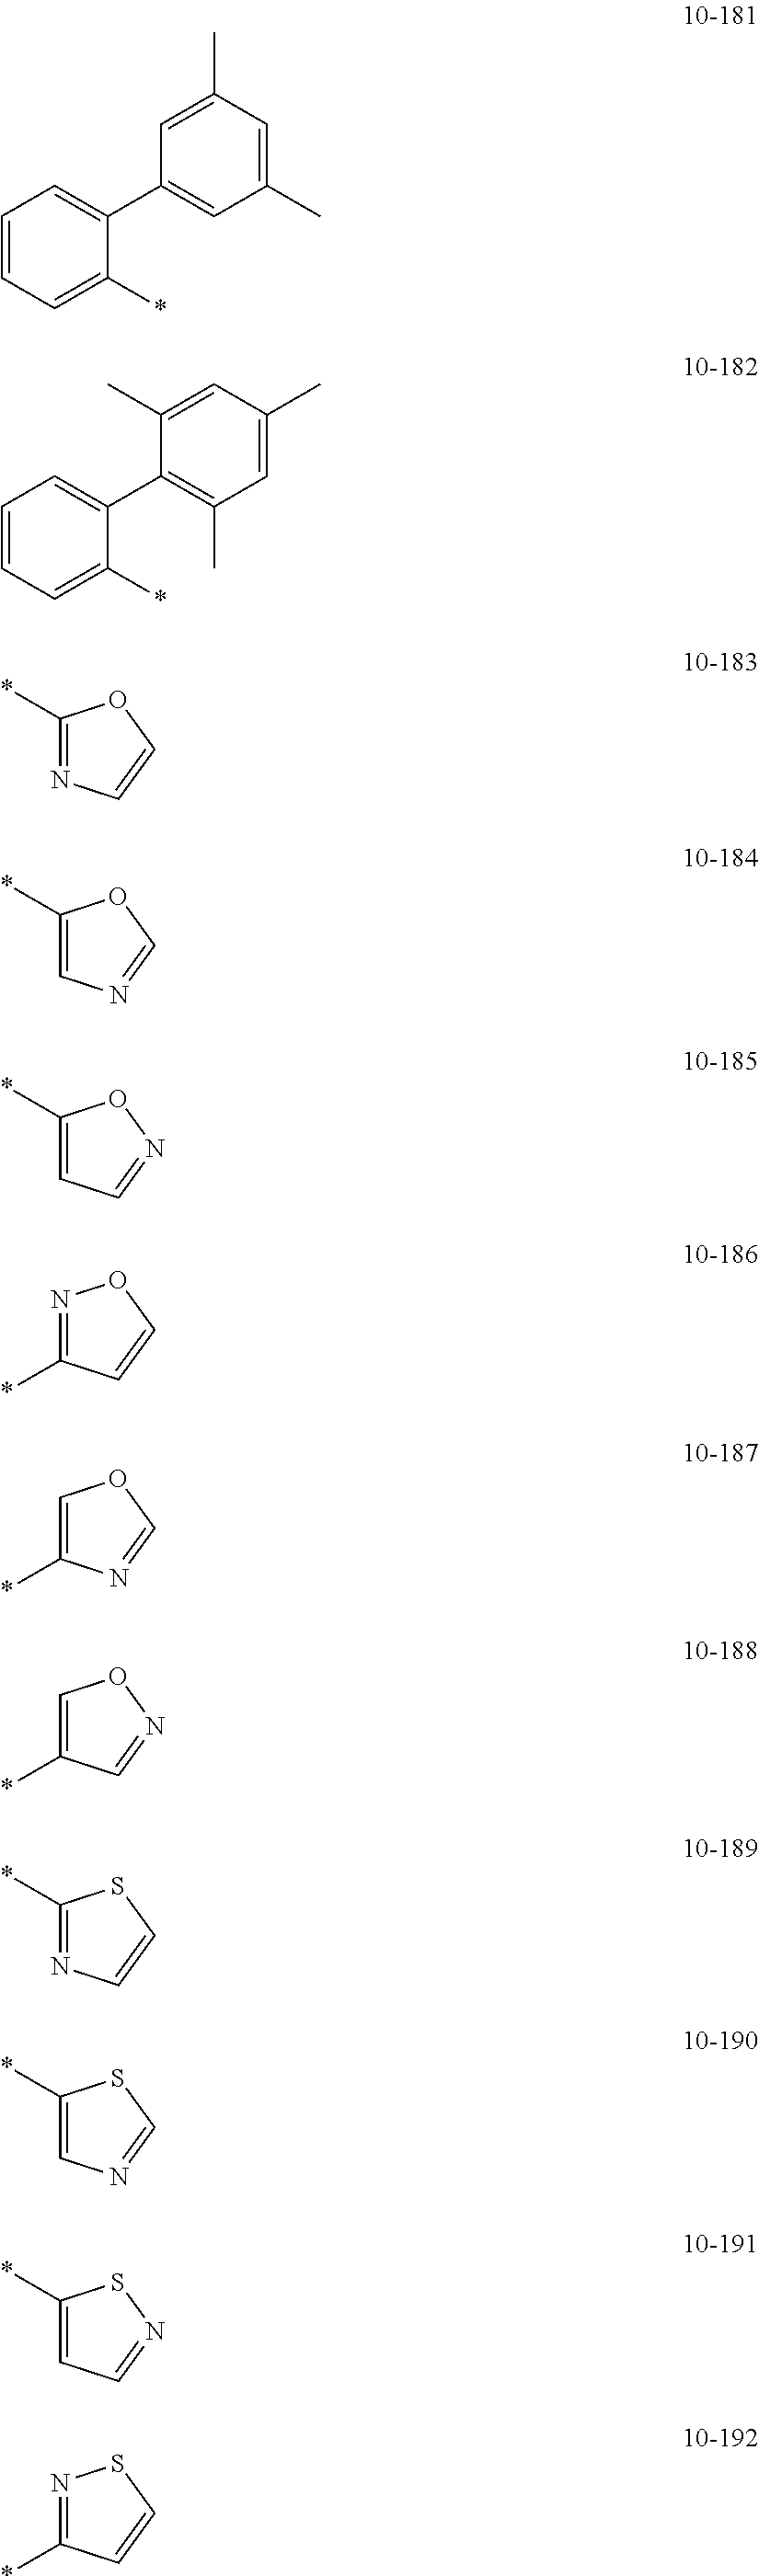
C1=CC=C(*)C(C2=CC(C)=CC(C)=C2)=C1.C1=CC=C(*)C(C2=C(C)C=C(C)C=C2C)=C1.C1(*)=NC=CO1.C1(*)=CN=CO1.C1(*)=CC=NO1.N1=C(*)C=CO1.C1=C(*)N=CO1.C1=C(*)C=NO1.C1(*)=NC=CS1.C1(*)=CN=CS1.C1(*)=CC=NS1.N1=C(*)C=CS1
